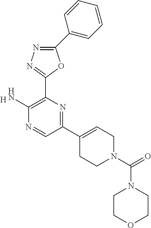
C1(C2=CC=CC=C2)=NN=C(C2=C(N)N=CC(C3=CCN(C(=O)N4CCOCC4)CC3)=N2)O1.[H]
